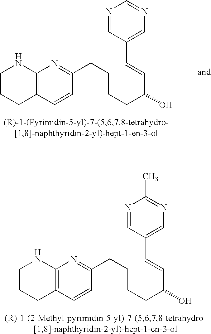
C1CCC2=C(N1)N=C(CCCCC(C=CC1=CN=CN=C1)O)C=C2.C1CCC2=C(N1)N=C(CCCCC(C=CC1=CN=C(C)N=C1)O)C=C2
